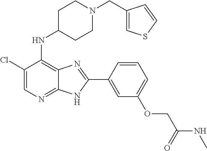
C1(Cl)=CN=C2C(=C1NC1CCN(CC3=CSC=C3)CC1)N=C(C1=CC(OCC(NC)=O)=CC=C1)N2
